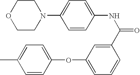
C1=CC(OC2=CC=CC(C(NC3=CC=C(N4CCOCC4)C=C3)=O)=C2)=CC=C1C
